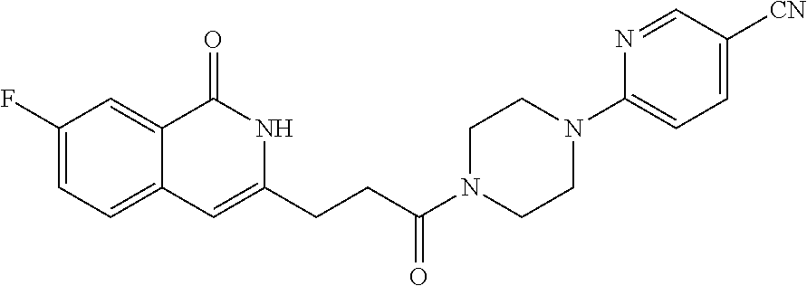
C1(F)=CC=C2C(=C1)C(=O)NC(CCC(N1CCN(C3=CC=C([CN])C=N3)CC1)=O)=C2
